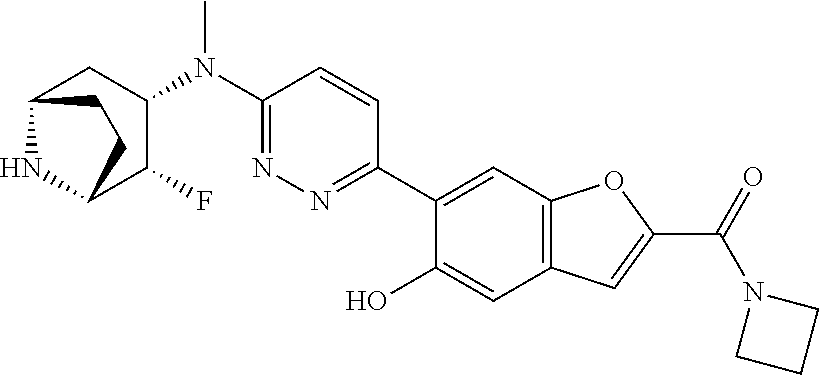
C1(N(C2CC3NC(C2F)CC3)C)=NN=C(C2=CC3=C(C=C2O)C=C(C(=O)N2CCC2)O3)C=C1
